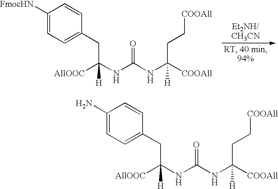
C1([FmocHN])=CC=C(CC(NC(NC(CC[COOAll])([COOAll])[H])=O)([AllOOC])[H])C=C1.C1(N)=CC=C(CC(NC(NC(CC[COOAll])([COOAll])[H])=O)([AllOOC])[H])C=C1
